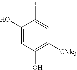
C1(O)=CC(O)=C([CMe3])C=C1C
